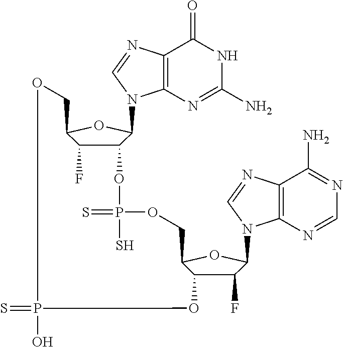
C12=C(N=C(N)NC1=O)N(C1C3C(F)C(O1)COP(=S)(O)OC1C(F)C(N4C5=C(C(N)=NC=N5)N=C4)OC1COP(=S)(S)O3)C=N2
